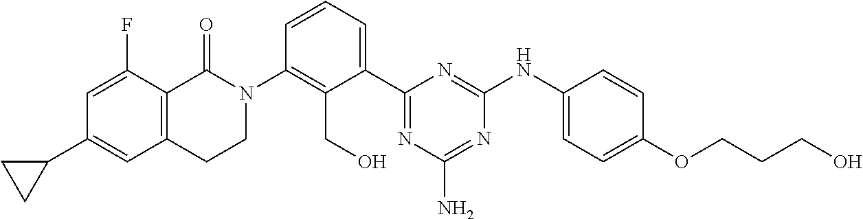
C1(C2=CC3=C(C(F)=C2)C(=O)N(C2=C(CO)C(C4=NC(N)=NC(NC5=CC=C(OCCCO)C=C5)=N4)=CC=C2)CC3)CC1
